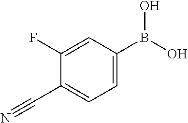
C1(F)=CC(B(O)O)=CC=C1C#N
